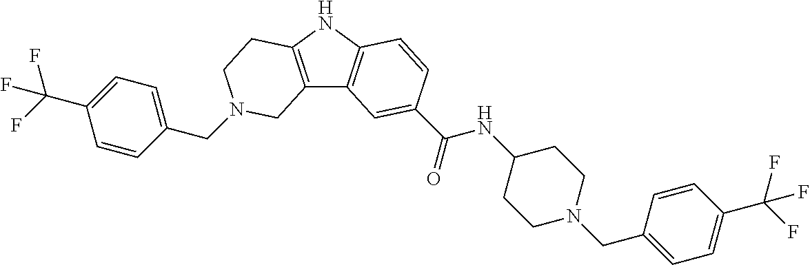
C1(CN2CCC3=C(C4=C(N3)C=CC(C(=O)NC3CCN(CC5=CC=C(C(F)(F)F)C=C5)CC3)=C4)C2)=CC=C(C(F)(F)F)C=C1
